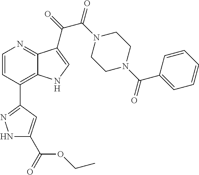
C1=CC(C2=NNC(C(=O)OCC)=C2)=C2C(=N1)C(C(=O)C(N1CCN(C(C3=CC=CC=C3)=O)CC1)=O)=CN2
